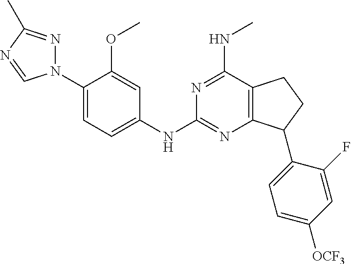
C1(N2N=C(C)N=C2)=CC=C(NC2=NC3=C(C(NC)=N2)CCC3C2=CC=C([OCF3])C=C2F)C=C1OC
